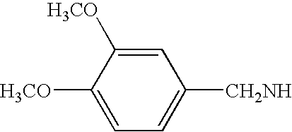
C1=C([H3CO])C([H3CO])=CC=C1[CH2NH]
